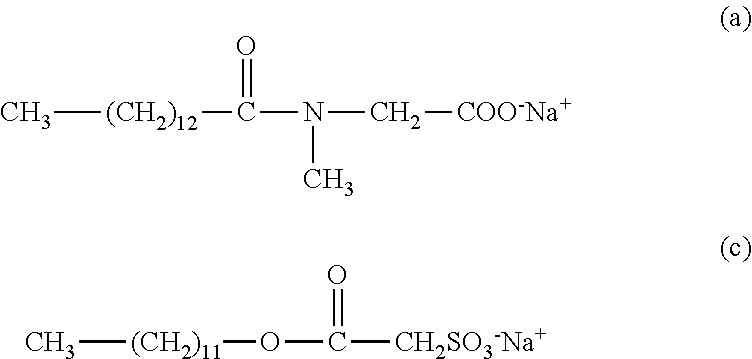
C[(CH2)11]OC([CH2SO3-Na+])=O.C[(CH2)12]C(N(C)C[COO-Na+])=O
